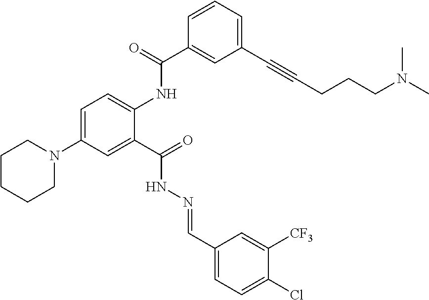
C1=C(N2CCCCC2)C=C(C(=O)NN=CC2=CC=C(Cl)C([CF3])=C2)C(NC(C2=CC(C#CCCCN(C)C)=CC=C2)=O)=C1
